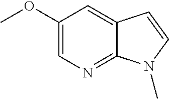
C1(OC)=CN=C2C(=C1)C=CN2C
